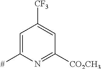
C1=C([#])N=C([CO2CH3])C=C1[CF3]
